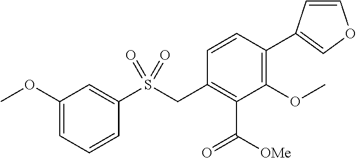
C1(OC)=CC=CC(S(CC2=C(C([OMe])=O)C(OC)=C(C3=COC=C3)C=C2)(=O)=O)=C1
